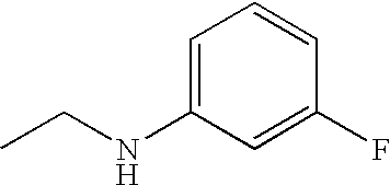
C1=C(NCC)C=C(F)C=C1
